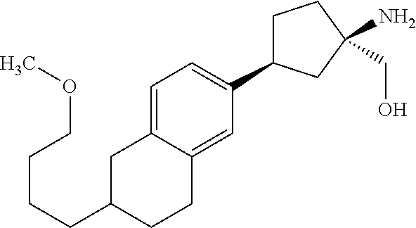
C1=C2C(=CC(C3CCC(N)(CO)C3)=C1)CCC(CCCCOC)C2
